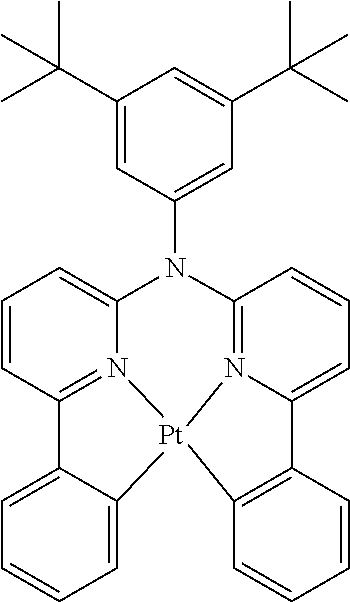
C12=C([Pt]34N5=C(C=CC=C15)N(C1=CC(C(C)(C)C)=CC(C(C)(C)C)=C1)C1=CC=CC(=N31)C1=CC=CC=C14)C=CC=C2
